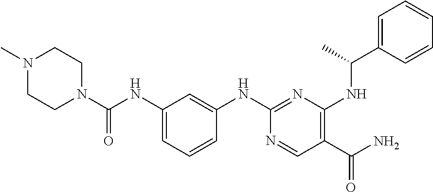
C1(NC(=O)N2CCN(C)CC2)=CC=CC(NC2=NC(NC(C3=CC=CC=C3)C)=C(C(N)=O)C=N2)=C1
